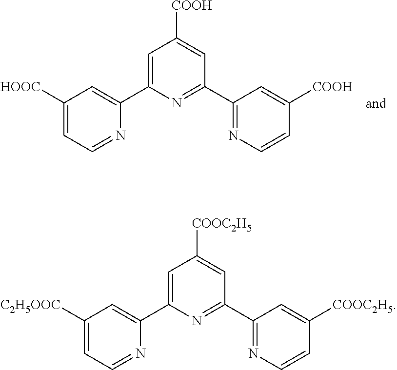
C1([HOOC])=CC=NC(C2=CC([COOH])=CC(C3=NC=CC([COOH])=C3)=N2)=C1.C1([C2H5OOC])=CC=NC(C2=CC([COOC2H5])=CC(C3=NC=CC([COOC2H5])=C3)=N2)=C1
